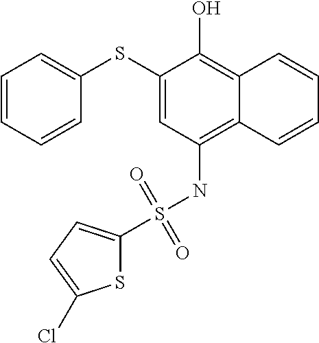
C1=CC=CC(SC2=CC(NS(=O)(=O)C3=CC=C(Cl)S3)=C3C(=C2O)C=CC=C3)=C1
